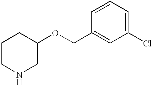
C1CNCC(OCC2=CC(Cl)=CC=C2)C1
